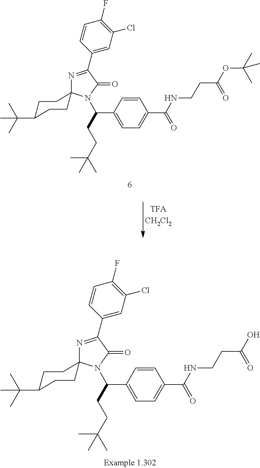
N1=C(C2=CC(Cl)=C(F)C=C2)C(=O)N(C(CCC(C)(C)C)C2=CC=C(C(NCCC(=O)OC(C)(C)C)=O)C=C2)C12CCC(C(C)(C)C)CC2.N1=C(C2=CC(Cl)=C(F)C=C2)C(=O)N(C(CCC(C)(C)C)C2=CC=C(C(NCCC(=O)O)=O)C=C2)C12CCC(C(C)(C)C)CC2
